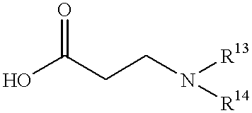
O=C(O)CCN([R13])[R14]
